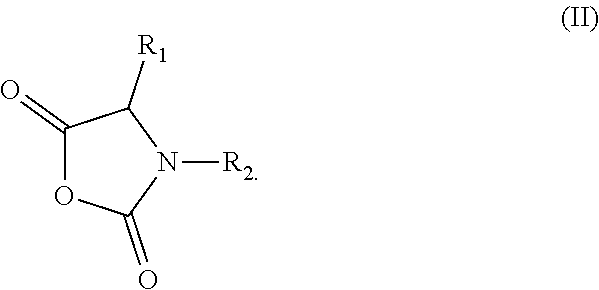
C1(=O)OC(=O)N([R2])C1[R1]
